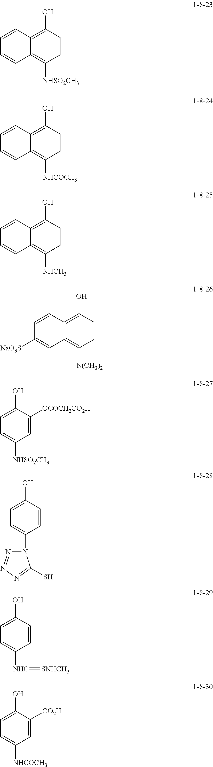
C1(O)=C2C(=C([NHSO2CH3])C=C1)C=CC=C2.C1(O)=C2C(=C([NHCOCH3])C=C1)C=CC=C2.C1(O)=C2C(=C([NHCH3])C=C1)C=CC=C2.C1(O)=C2C(=C([N(CH3)2])C=C1)C=C([NaO3S])C=C2.C1(O)=CC=C([NHSO2CH3])C=C1[OCOCH2CO2H].C1(O)=CC=C(N2N=NN=C2S)C=C1.C1(O)=CC=C([NHC]=[SNHCH3])C=C1.C1(O)=CC=C([NHCOCH3])C=C1[CO2H]
